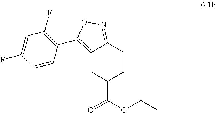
C12=C(C3=C(F)C=C(F)C=C3)ON=C1CCC(C(OCC)=O)C2
